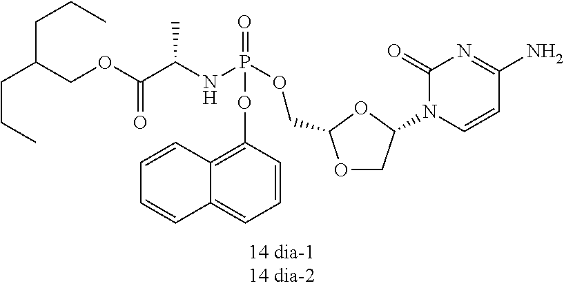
O1CC(N2C=CC(N)=NC2=O)OC1COP(NC(C(OCC(CCC)CCC)=O)C)(=O)OC1=C2C(=CC=C1)C=CC=C2
